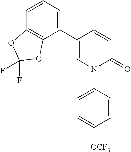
C1=C(C)C(C2=CC=CC3=C2OC(F)(F)O3)=CN(C2=CC=C([OCF3])C=C2)C1=O
